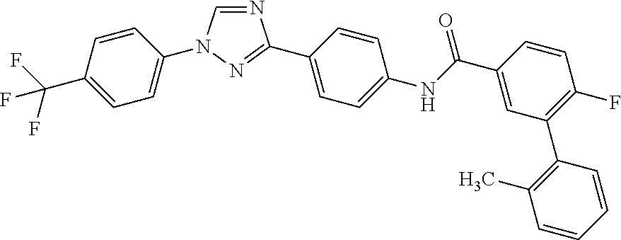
N1=CN(C2=CC=C(C(F)(F)F)C=C2)N=C1C1=CC=C(NC(C2=CC(C3=C(C)C=CC=C3)=C(F)C=C2)=O)C=C1
